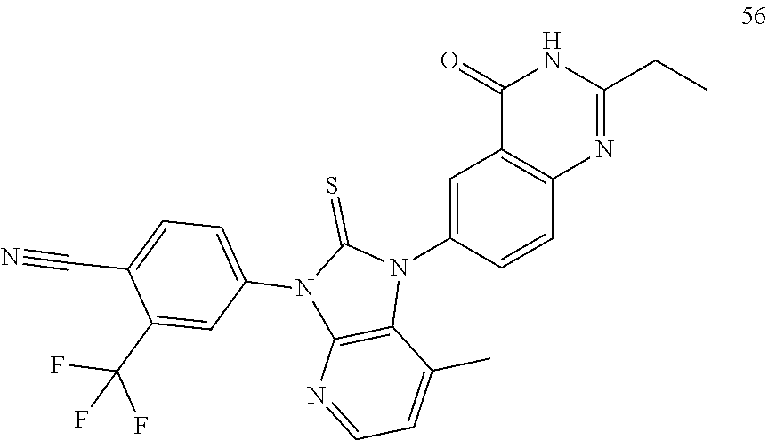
C1=C(N2C(=S)N(C3=CC=C(C#N)C(C(F)(F)F)=C3)C3=C2C(C)=CC=N3)C=CC2=C1C(=O)NC(CC)=N2
